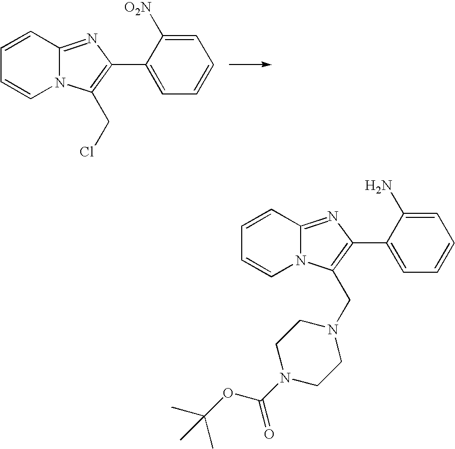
C1=CC2=NC(C3=CC=CC=C3[O2N])=C(CCl)N2C=C1.C1=CC2=NC(C3=CC=CC=C3N)=C(CN3CCN(C(=O)OC(C)(C)C)CC3)N2C=C1
